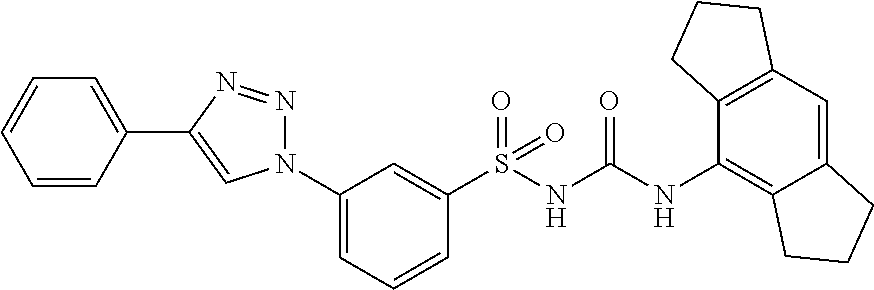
S(NC(NC1=C2C(=CC3=C1CCC3)CCC2)=O)(=O)(=O)C1=CC(N2N=NC(C3=CC=CC=C3)=C2)=CC=C1
